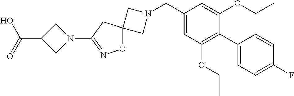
C1N(CC2=CC(OCC)=C(C3=CC=C(F)C=C3)C(OCC)=C2)CC12ON=C(N1CC(C(=O)O)C1)C2
